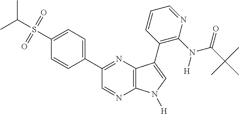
CC(S(=O)(=O)C1=CC=C(C2=NC3=C(N=C2)N([H])C=C3C2=C(N([H])C(C(C)(C)C)=O)N=CC=C2)C=C1)C
